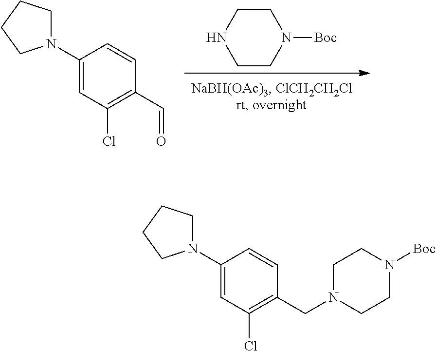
C1CN([Boc])CCN1.C1(N2CCCC2)=CC(Cl)=C(C=O)C=C1.C1(N2CCCC2)=CC(Cl)=C(CN2CCN([Boc])CC2)C=C1
